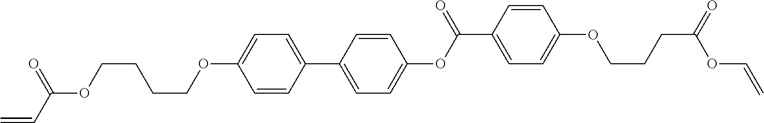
C1=CC(C2=CC=C(OC(C3=CC=C(OCCCC(OC=C)=O)C=C3)=O)C=C2)=CC=C1OCCCCOC(=O)C=C
